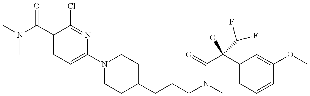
CN(C(C1=CC=C(N2CCC(CCCN(C)C(=O)C(O)(C(F)F)C3=CC=CC(OC)=C3)CC2)N=C1Cl)=O)C
